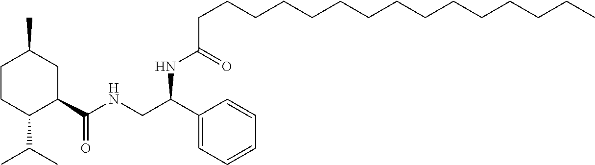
C1CC(C(C)C)C(C(NCC(C2=CC=CC=C2)NC(=O)CCCCCCCCCCCCCCC)=O)CC1C
